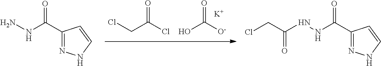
C1(C(NN)=O)=NNC=C1.C(C(Cl)=O)Cl.OC([O-])=O.[K].C1(C(NNC(CCl)=O)=O)=NNC=C1
